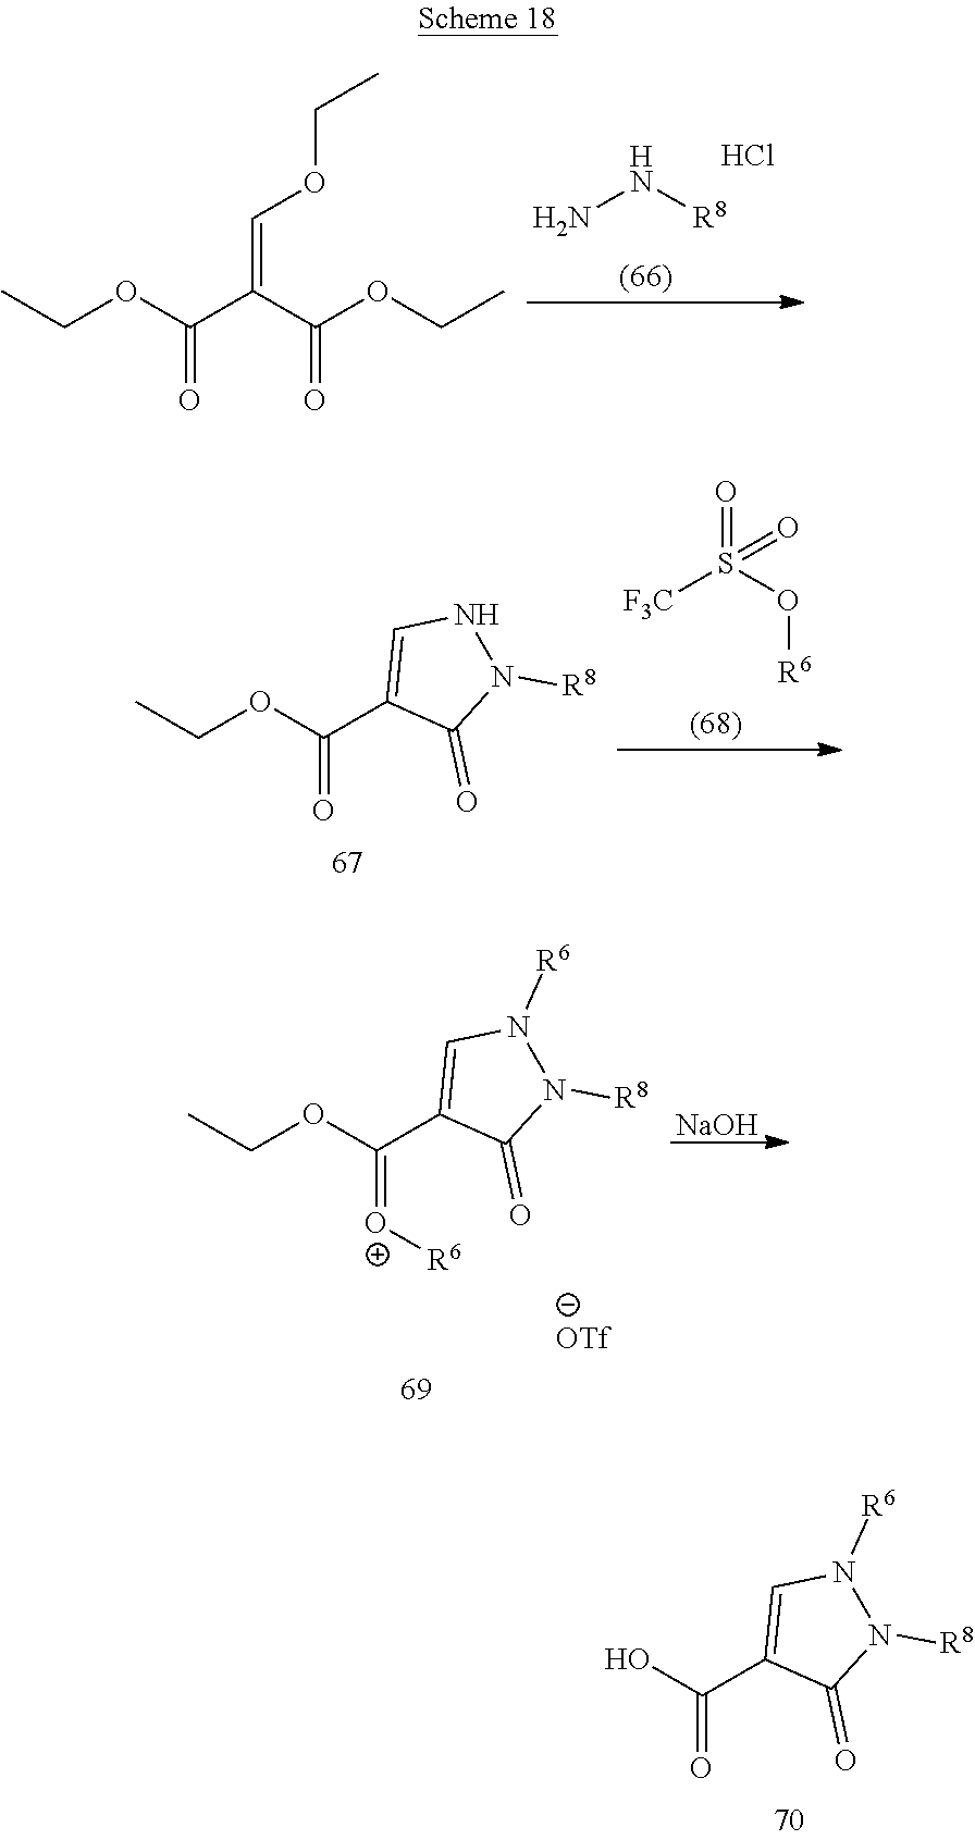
NN[R8].Cl.CCOC(C(C(OCC)=O)=COCC)=O.[F3C]S(O[R6])(=O)=O.CCOC(C1=CNN([R8])C1=O)=O.[NaOH].CCOC(C1=CN([R6])N([R8])C1=O)=[O+][R6].[OTf].OC(C1=CN([R6])N([R8])C1=O)=O
